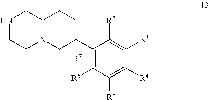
N1CCN2C(C1)CCC([R7])(C1=C([R6])C([R5])=C([R4])C([R3])=C1[R2])C2
